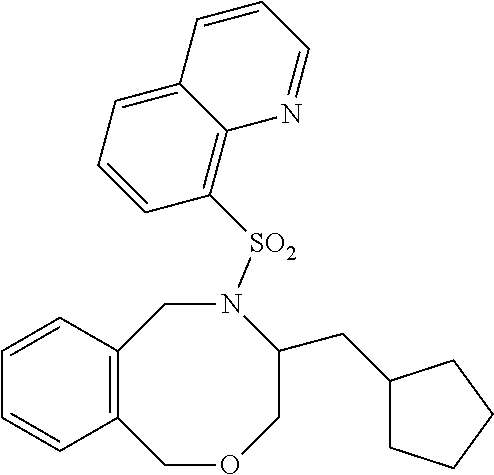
C12=C(COCC(CC3CCCC3)N([SO2]C3=C4C(=CC=C3)C=CC=N4)C1)C=CC=C2
